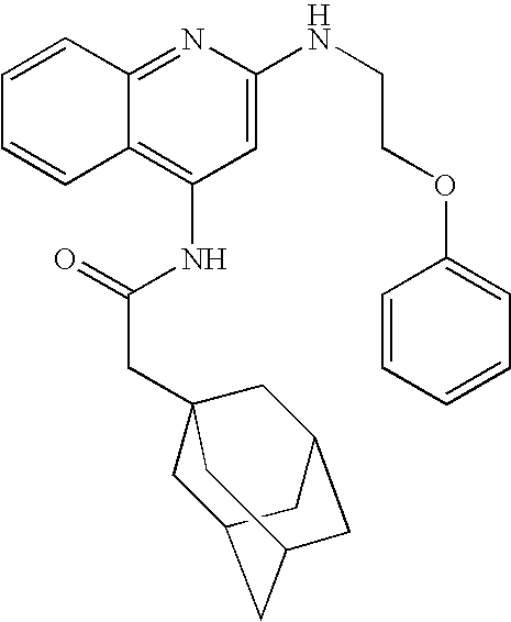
C12=NC(NCCOC3=CC=CC=C3)=CC(NC(CC34CC5CC(CC(C3)C5)C4)=O)=C1C=CC=C2
